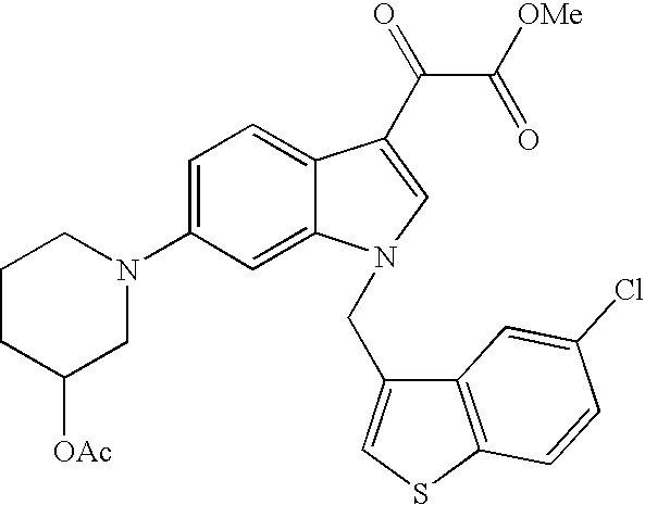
C1(N2CCCC([OAc])C2)=CC=C2C(=C1)N(CC1=CSC3=C1C=C(Cl)C=C3)C=C2C(=O)C(=O)[OMe]
